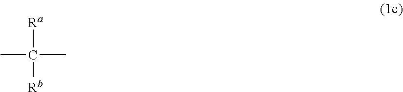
C(C)([Ra])([Rb])C
